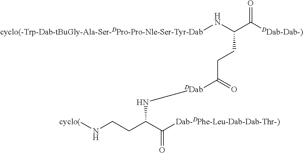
[cyclo(-Trp-Dab-tBuGly-Ala-Ser-DPro-Pro-Nle-Ser-Tyr-Dab]NC(C([DDab-Dab-)])=O)CCC([DDab]NC(CCN[cyclo(])C([Dab-DPhe-Leu-Dab-Dab-Thr-)])=O)=O
